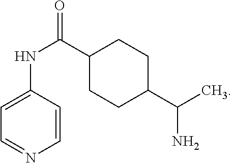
C1(NC(=O)C2CCC(C(C)N)CC2)=CC=NC=C1
